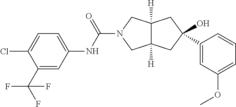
O=C(N1CC2([H])C([H])(C1)CC(O)(C1=CC(OC)=CC=C1)C2)NC1=CC=C(Cl)C(C(F)(F)F)=C1
